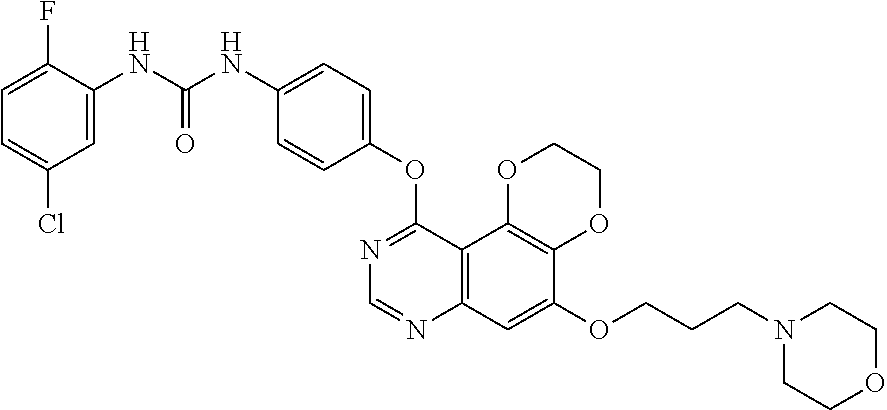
C12=C(C3=C(C=C1OCCCN1CCOCC1)N=CN=C3OC1=CC=C(NC(NC3=CC(Cl)=CC=C3F)=O)C=C1)OCCO2
